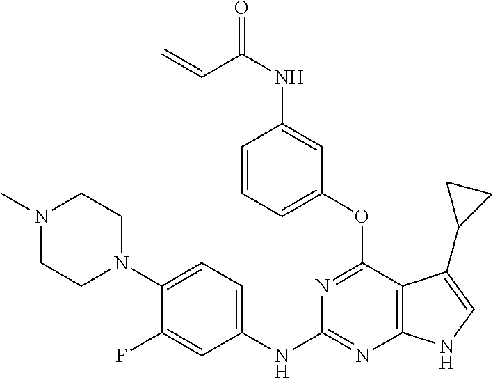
N1(C)CCN(C2=CC=C(NC3=NC4=C(C(OC5=CC=CC(NC(=O)C=C)=C5)=N3)C(C3CC3)=CN4)C=C2F)CC1
